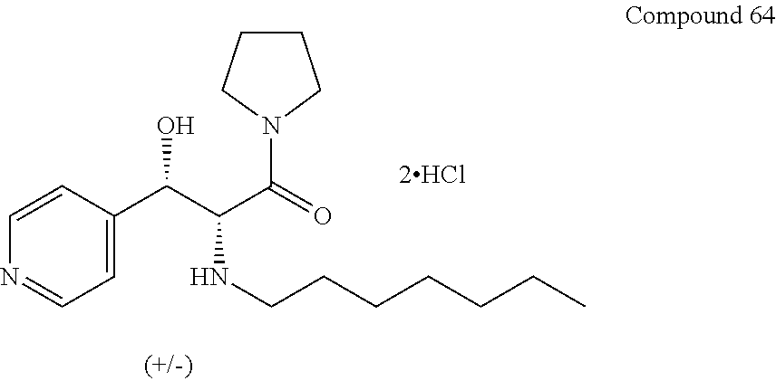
C1=CC(C(C(C(=O)N2CCCC2)NCCCCCCC)O)=CC=N1.[2HCl]
